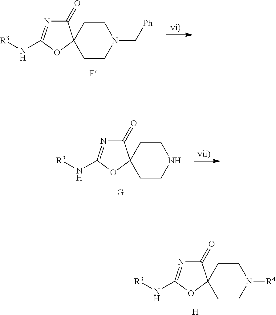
N1=C(N[R3])OC2(C1=O)CCN([R4])CC2.[H].N1=C(N[R3])OC2(C1=O)CCN(C[Ph])CC2.N1=C(N[R3])OC2(C1=O)CCNCC2
